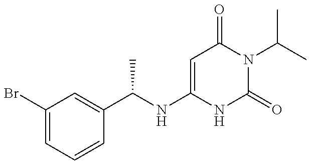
C1(Br)=CC=CC(C(NC2=CC(=O)N(C(C)C)C(=O)N2)C)=C1
